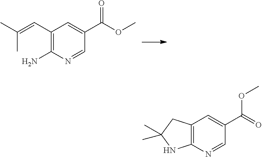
C(C)(=CC1=C(N)N=CC(C(OC)=O)=C1)C.C12=C(N=CC(C(OC)=O)=C1)NC(C)(C)C2
